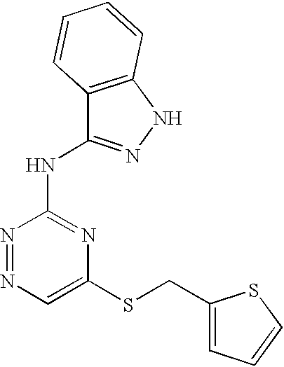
N1=NC(NC2=NNC3=C2C=CC=C3)=NC(SCC2=CC=CS2)=C1
